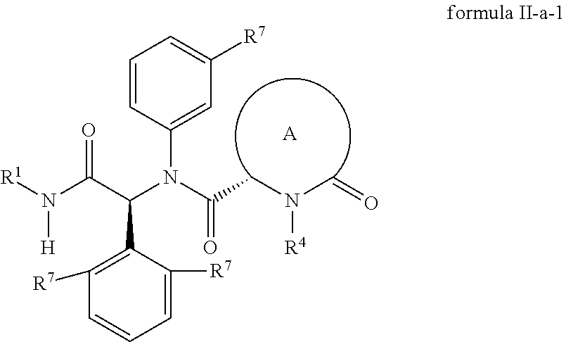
O=C(N(C1=CC([R7])=CC=C1)C(C(=O)N([H])[R1])C1=C([R7])C=CC=C1[R7])CN(C=O)[R4].[A]
